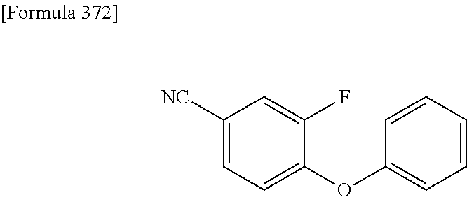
C1([NC])=CC=C(OC2=CC=CC=C2)C(F)=C1
